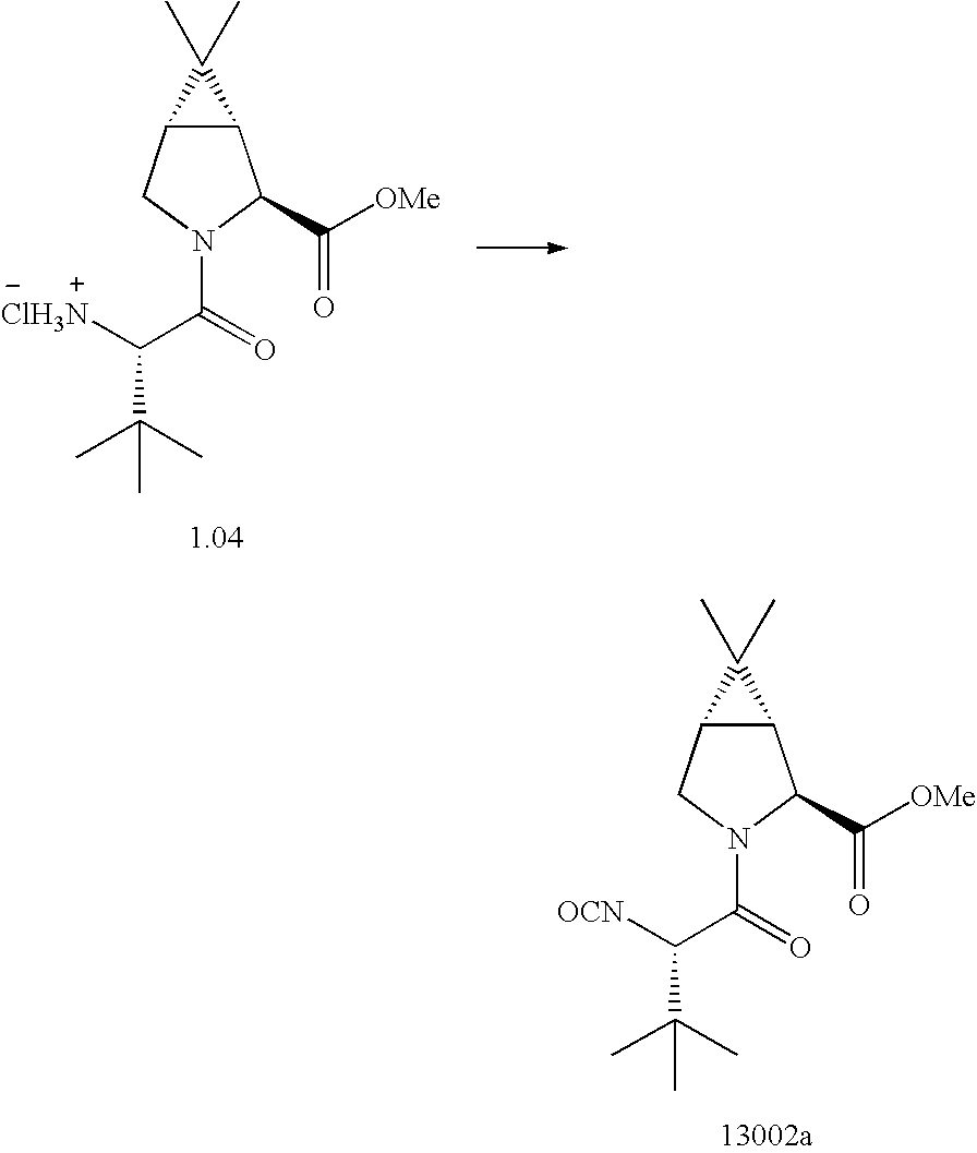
C12C(CN(C(=O)C(C(C)(C)C)[ClH3N])C1C([OMe])=O)C2(C)C.C12C(CN(C(=O)C(C(C)(C)C)[OCN])C1C([OMe])=O)C2(C)C
